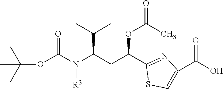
CC(OC(N([R3])C(CC(C1=NC(C(O)=O)=CS1)OC(=O)C)C(C)C)=O)(C)C
